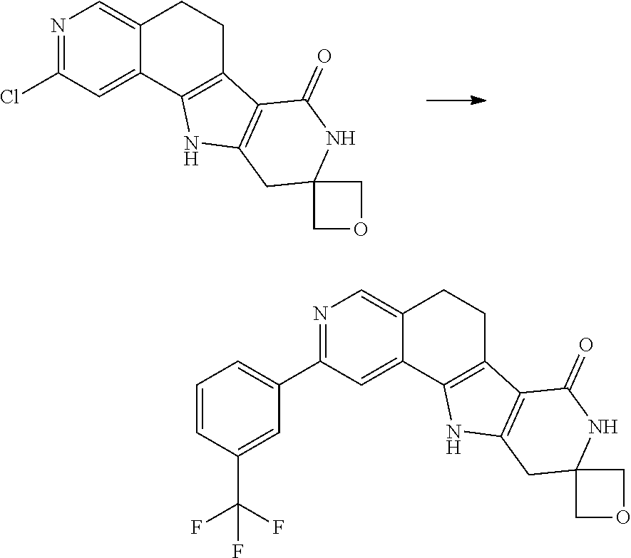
N1=C(Cl)C=C2C(=C1)CCC1=C2NC2=C1C(=O)NC1(C2)COC1.N1=C(C2=CC=CC(C(F)(F)F)=C2)C=C2C(=C1)CCC1=C2NC2=C1C(=O)NC1(C2)COC1
